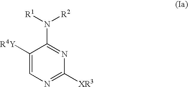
C1([XR3])=NC=C([R4Y])C(N([R1])[R2])=N1
